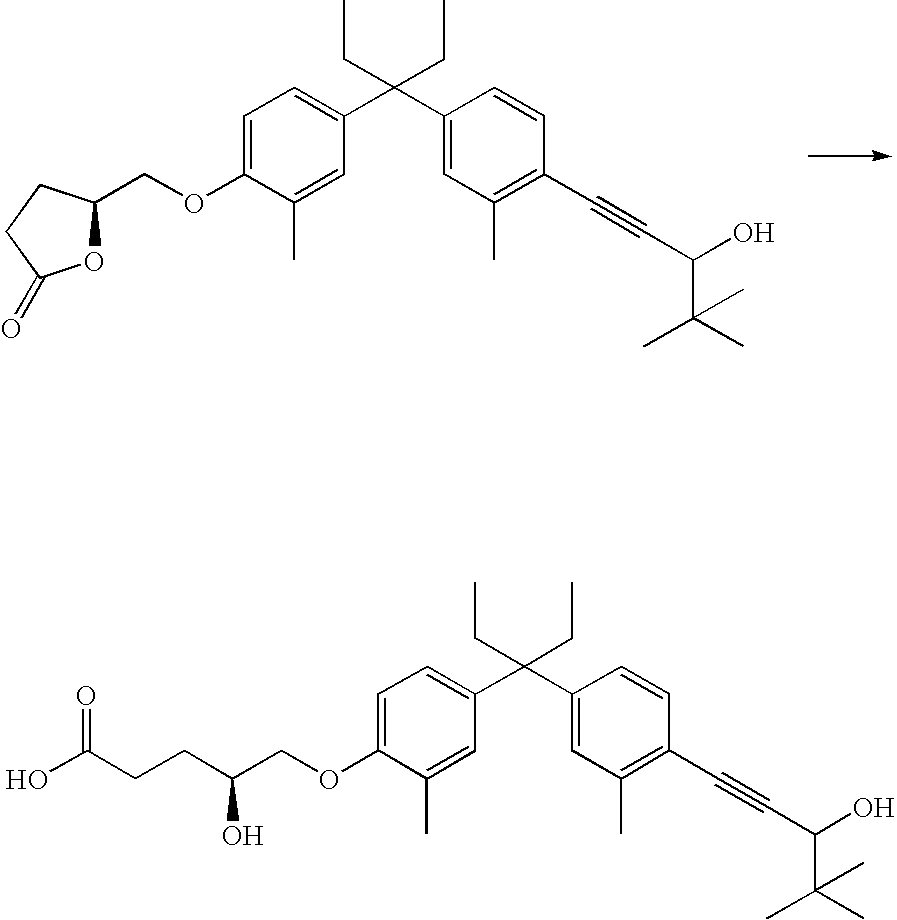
C1=C(OCC2OC(=O)CC2)C(C)=CC(C(C2=CC(C)=C(C#CC(O)C(C)(C)C)C=C2)(CC)CC)=C1.C1=C(OCC(O)CCC(O)=O)C(C)=CC(C(C2=CC(C)=C(C#CC(O)C(C)(C)C)C=C2)(CC)CC)=C1
